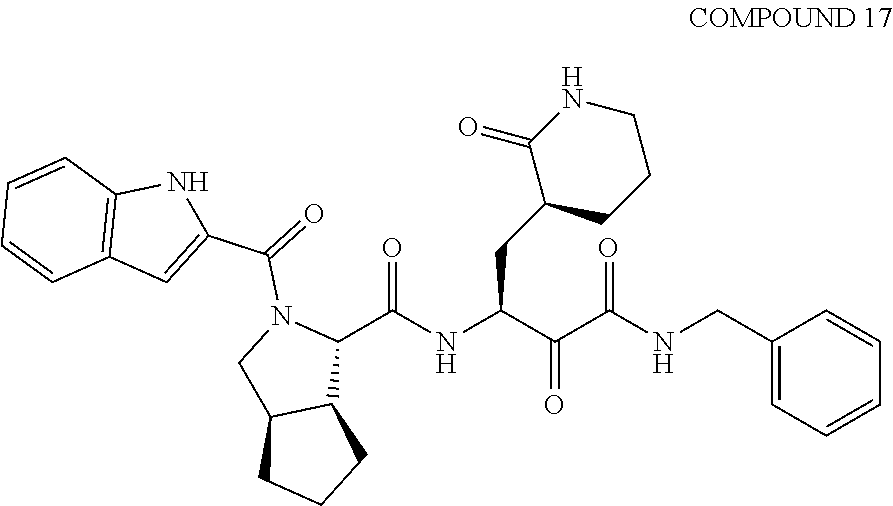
C(C(C(NC(C1N(C(=O)C2=CC3=C(N2)C=CC=C3)CC2C1CCC2)=O)CC1CCCNC1=O)=O)(NCC1=CC=CC=C1)=O
